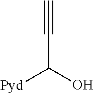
C#CC([Pyd])O
